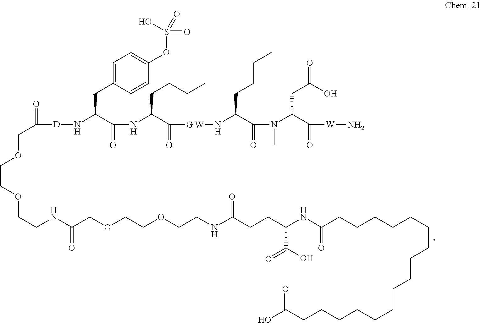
O=C([D]NC(C(NC(C([G W]NC(C(N(C(C([W]N)=O)CC(=O)O)C)=O)CCCC)=O)CCCC)=O)CC1=CC=C(OS(=O)(=O)O)C=C1)COCCOCCNC(COCCOCCNC(CCC(NC(CCCCCCCCCCCCCCCCC(O)=O)=O)C(O)=O)=O)=O
